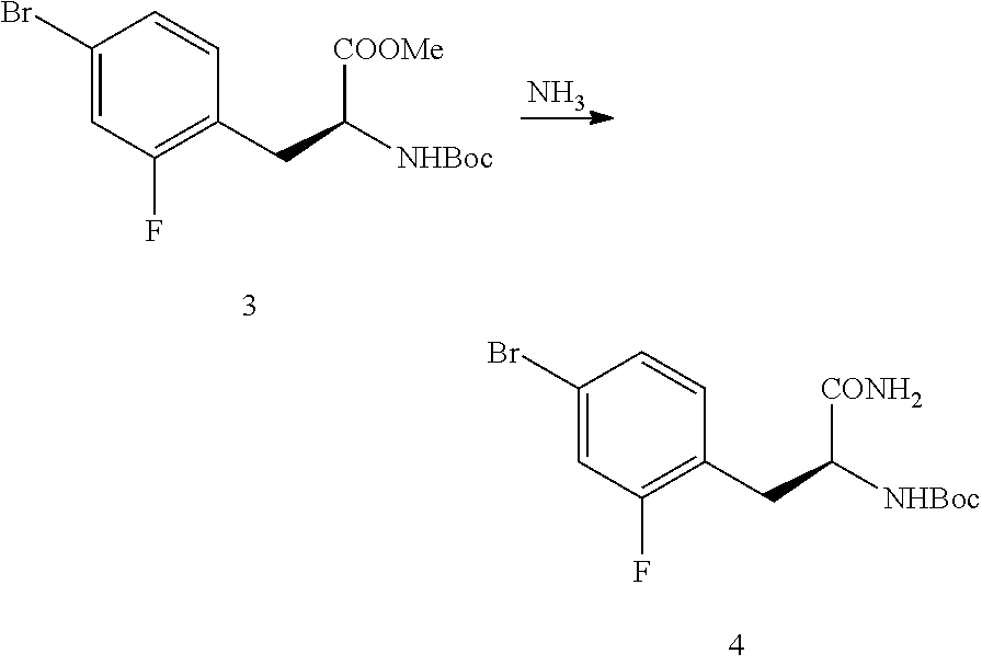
C1(CC([NHBoc])[CONH2])=C(F)C=C(Br)C=C1.N.C1(CC([NHBoc])[COOMe])=C(F)C=C(Br)C=C1
